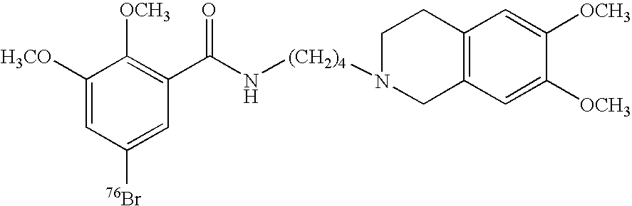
C1=C([76Br])C=C([H3CO])C([OCH3])=C1C(N[(CH2)4]N1CCC2=C(C1)C=C([OCH3])C([OCH3])=C2)=O
